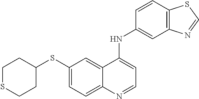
S(C1=CC=C2C(=C1)C(NC1=CC3=C(C=C1)SC=N3)=CC=N2)C1CCSCC1
